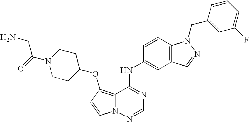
C12=C(OC3CCN(C(=O)CN)CC3)C=CN1N=CN=C2NC1=CC2=C(C=C1)N(CC1=CC(F)=CC=C1)N=C2
